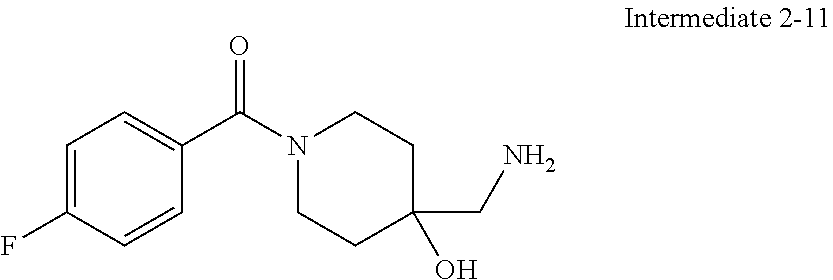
C1=C(F)C=CC(C(N2CCC(CN)(O)CC2)=O)=C1
